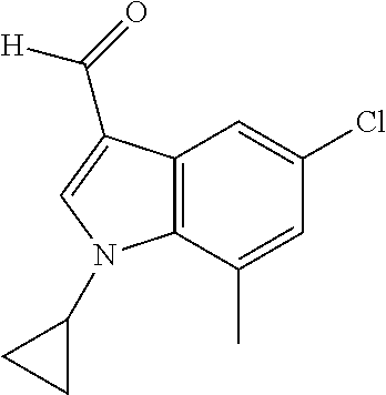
C12=C(C(C)=CC(Cl)=C1)N(C1CC1)C=C2C(=O)[H]
